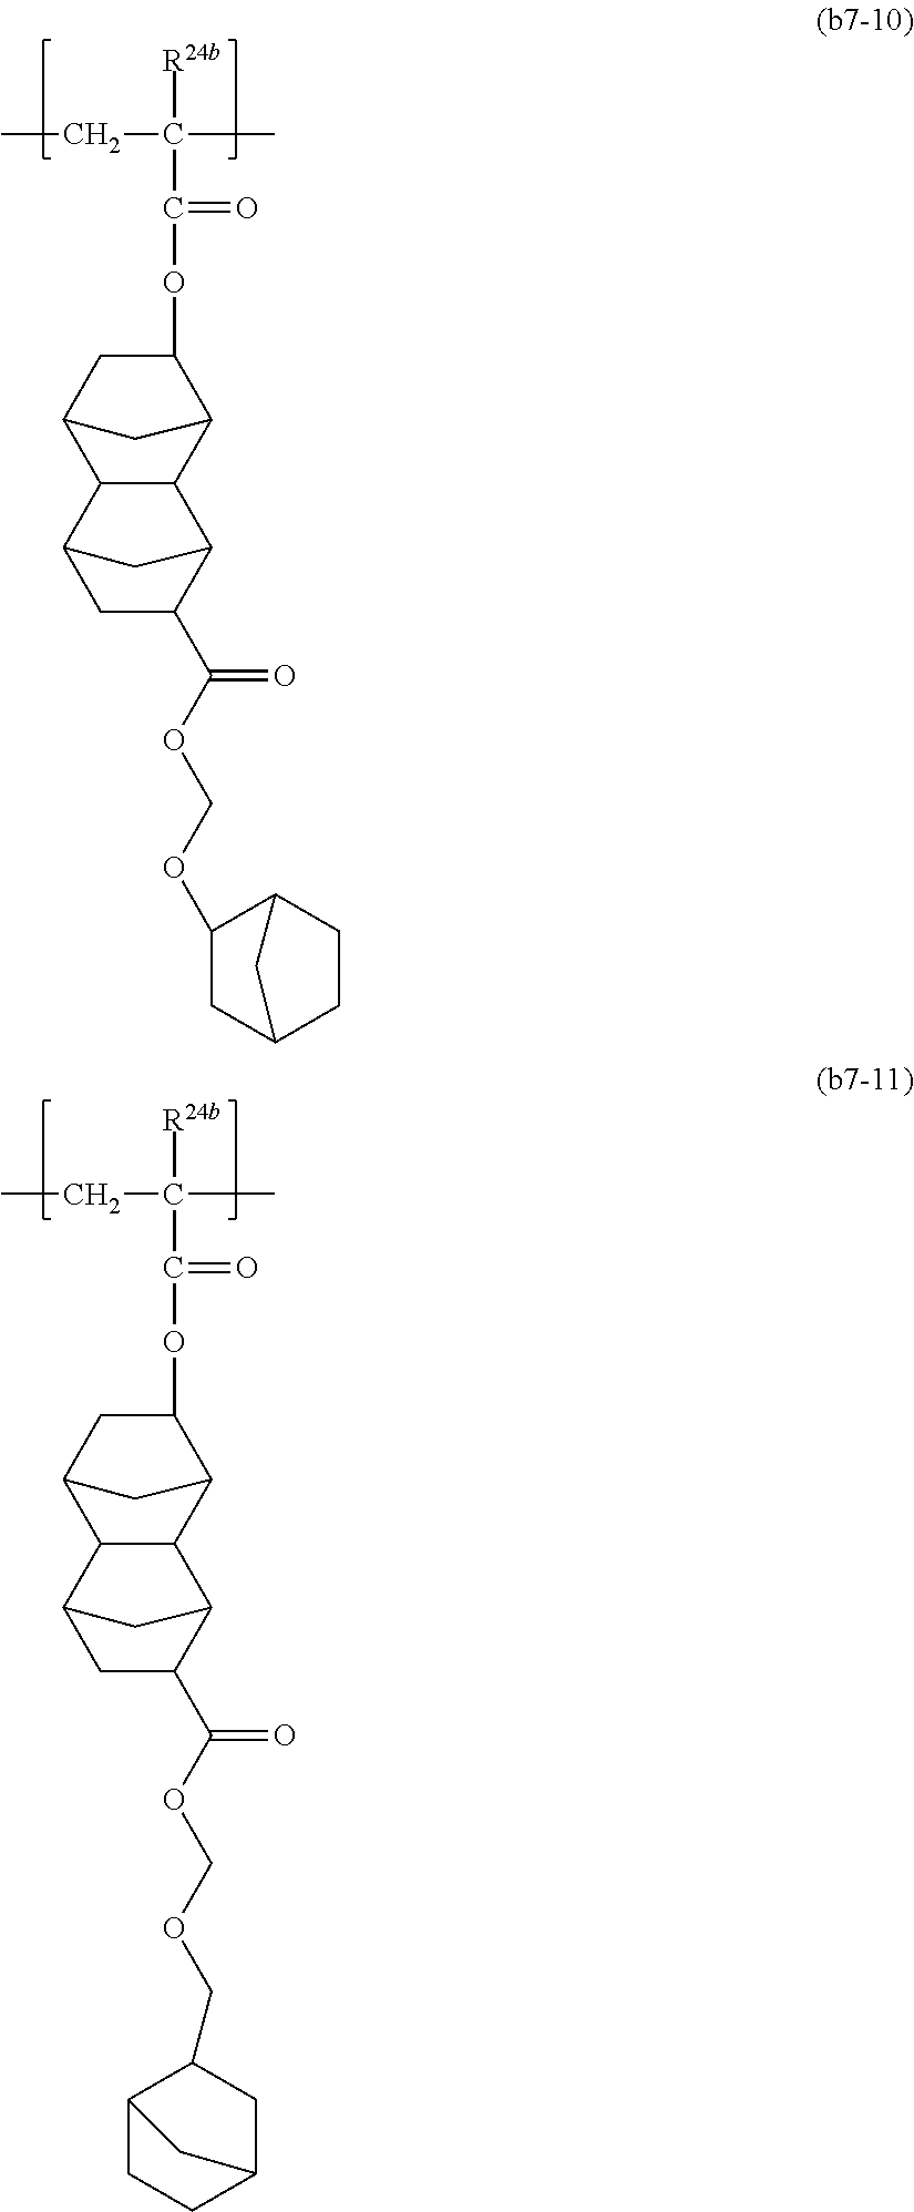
[R24b]C(C(OC1CC2C3C(C1C2)C1C(C(OCOC2CC4CCC2C4)=O)CC3C1)=O)(C)CC.[R24b]C(C(OC1CC2C3C(C1C2)C1C(C(OCOCC2C4CCC(C2)C4)=O)CC3C1)=O)(C)CC
